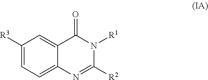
C1=C2C(=CC=C1[R3])N=C([R2])N([R1])C2=O
